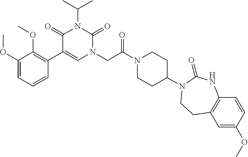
C1=CC=C(OC)C(OC)=C1C1=CN(CC(N2CCC(N3C(=O)NC4=C(C=C(OC)C=C4)CC3)CC2)=O)C(=O)N(C(C)C)C1=O
